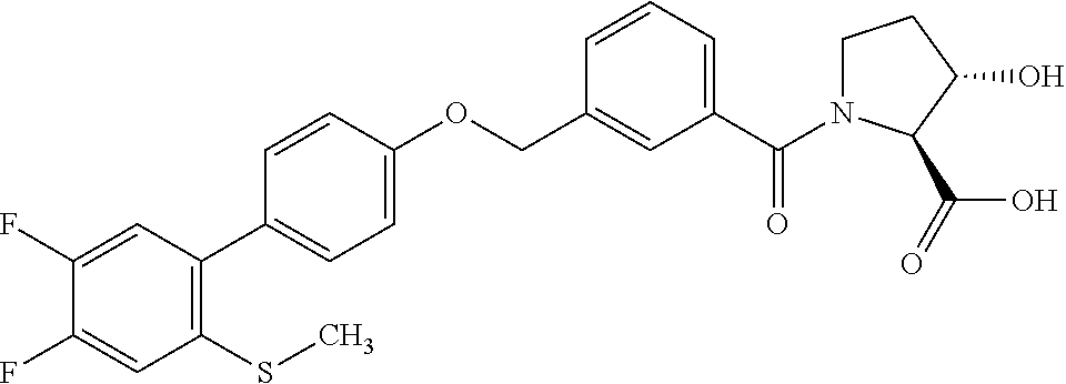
C1(F)=CC(C2=CC=C(OCC3=CC(C(N4CCC(O)C4C(=O)O)=O)=CC=C3)C=C2)=C(SC)C=C1F
